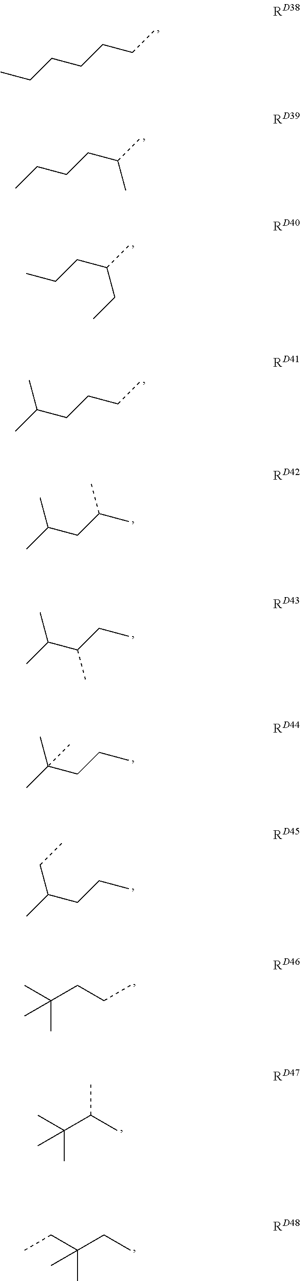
C(CCCCC)C.C(CCC(C)C)C.C(CC(C)CC)C.C(CCCC)(C)C.C(CC(C)C)(C)C.C(C(CC)C)(C)C.C(CCC)(C)(C)C.CC(CCC)(C)C.CC(C(C)C)(C)C.C(C(CC)(C)C)C.C(CCC)(C)CC
